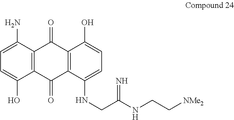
C1=C(O)C2=C(C(N)=C1)C(=O)C1=C(C2=O)C(NCC(NCC[NMe2])=N)=CC=C1O
